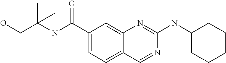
C(C(NC(C1=CC=C2C(=C1)N=C(NC1CCCCC1)N=C2)=O)(C)C)O
